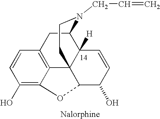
C1=CC(O)=C2C3=C1CC1C4([H])C3(CCN1CC=C)C(C(O)C=C4)O2
